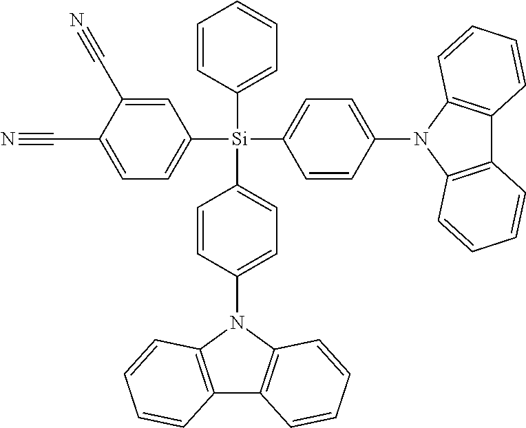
C1=CC(N2C3=C(C4=C2C=CC=C4)C=CC=C3)=CC=C1[Si](C1=CC=C(C#N)C(C#N)=C1)(C1=CC=CC=C1)C1=CC=C(N2C3=C(C4=C2C=CC=C4)C=CC=C3)C=C1
